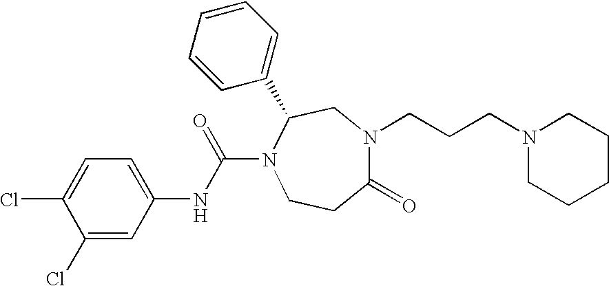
C1(=O)N(CCCN2CCCCC2)CC(C2=CC=CC=C2)N(C(NC2=CC=C(Cl)C(Cl)=C2)=O)CC1
